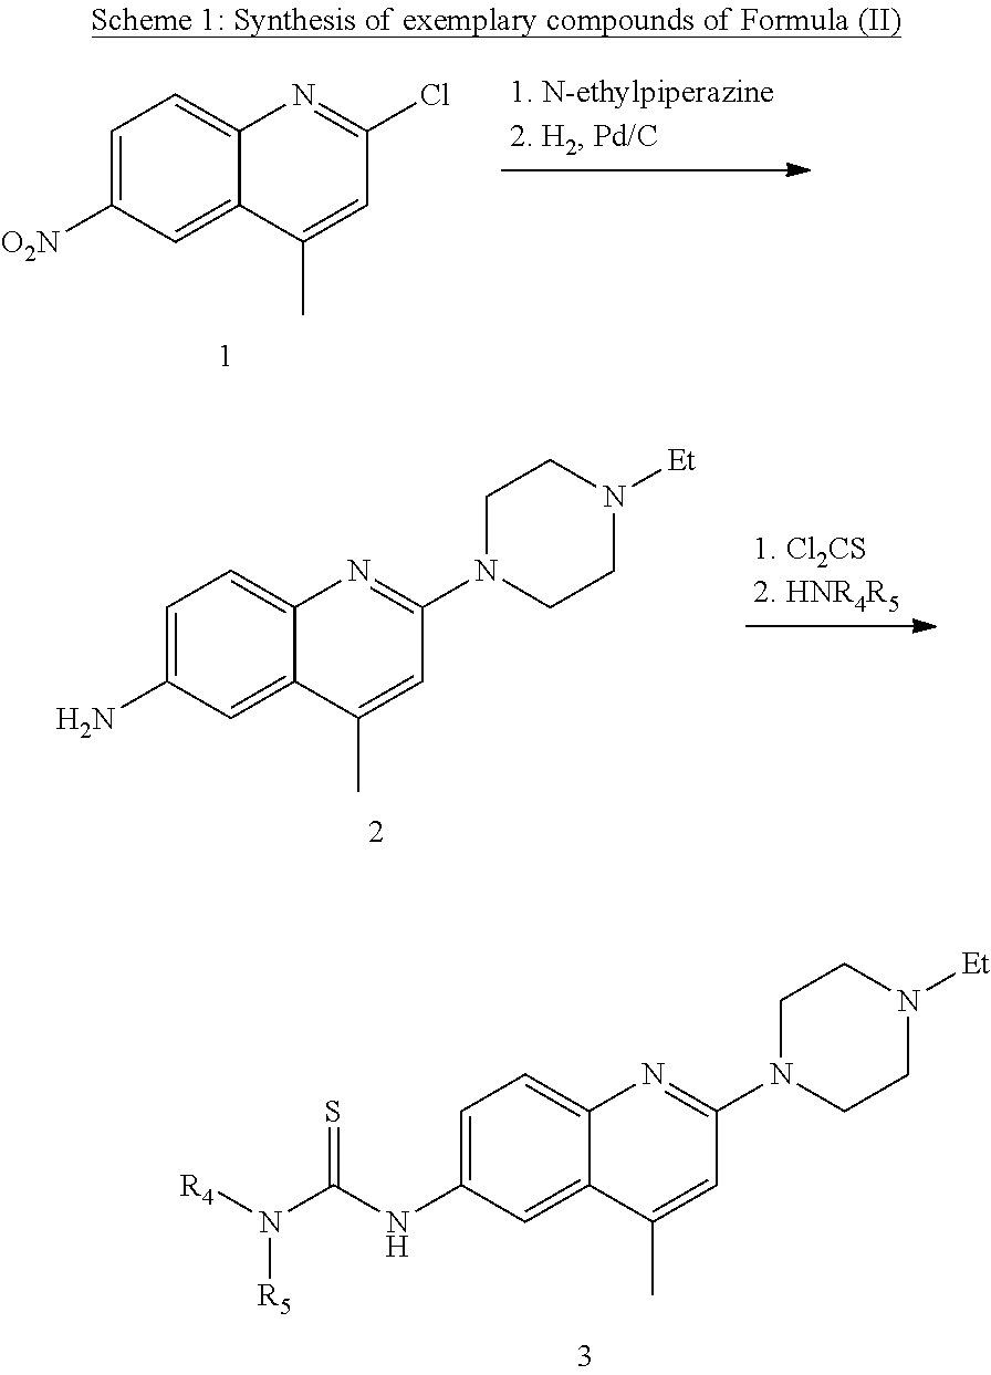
C1=C([O2N])C=C2C(=C1)N=C(Cl)C=C2C.C1=C(N)C=C2C(=C1)N=C(N1CCN([Et])CC1)C=C2C.C1=C(NC(N([R4])[R5])=S)C=C2C(=C1)N=C(N1CCN([Et])CC1)C=C2C
